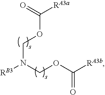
C(OCN([RB3])COC([RA3b])=O)(=O)[RA3a]
